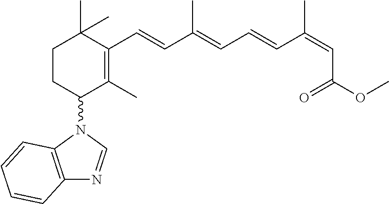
C1CC(N2C3=C(N=C2)C=CC=C3)C(C)=C(C=CC(=CC=CC(=CC(OC)=O)C)C)C1(C)C
